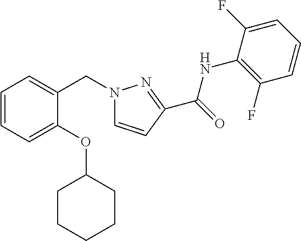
C1=CC=C(OC2CCCCC2)C(CN2C=CC(C(=O)NC3=C(F)C=CC=C3F)=N2)=C1
